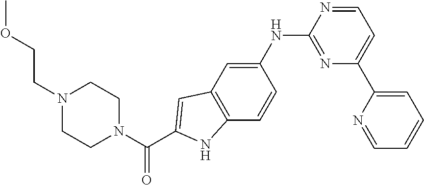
C1N(CCOC)CCN(C(C2=CC3=C(C=CC(NC4=NC(C5=CC=CC=N5)=CC=N4)=C3)N2)=O)C1
